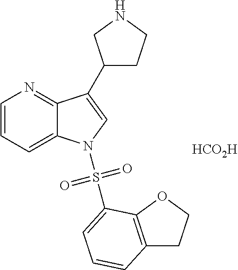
[HCO2H].C1=CC=C2C(=N1)C(C1CCNC1)=CN2S(=O)(=O)C1=CC=CC2=C1OCC2
